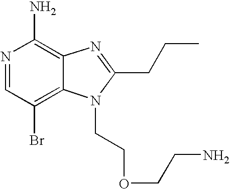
N1=CC(Br)=C2C(=C1N)N=C(CCC)N2CCOCCN
